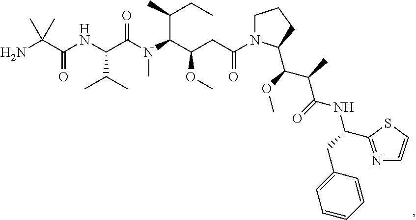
NC(C(NC(C(N(C(C(OC)CC(N1CCCC1C(OC)C(C)C(=O)NC(CC1=CC=CC=C1)C1=NC=CS1)=O)C(CC)C)C)=O)C(C)C)=O)(C)C
